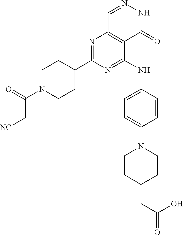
C1C(C2=NC3=C(C(NC4=CC=C(N5CCC(CC(O)=O)CC5)C=C4)=N2)C(=O)NN=C3)CCN(C(=O)C[NC])C1
